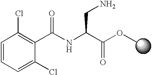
C1=CC=C(Cl)C(C(NC(C(OC)=O)CN)=O)=C1Cl
